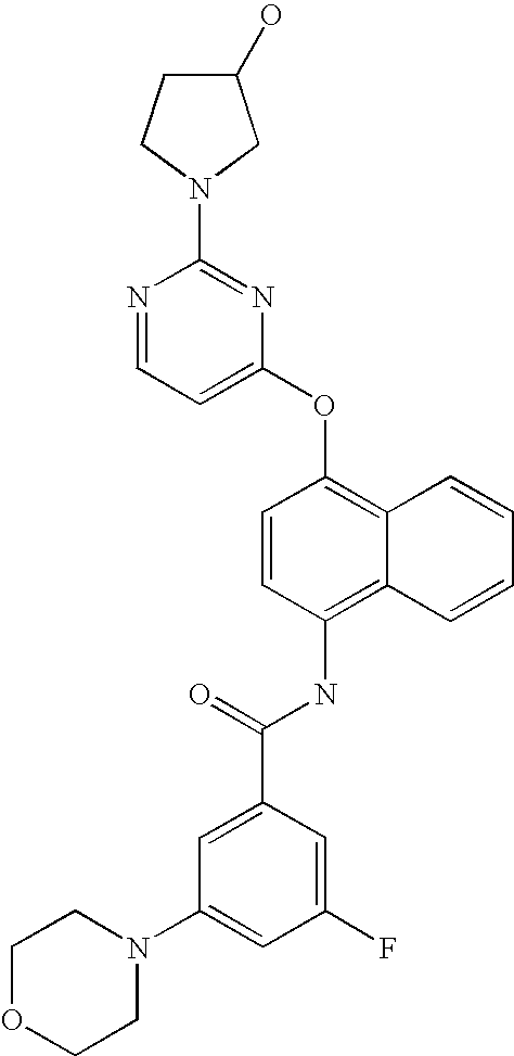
N1=CC=C(OC2=C3C(=C(NC(C4=CC(N5CCOCC5)=CC(F)=C4)=O)C=C2)C=CC=C3)N=C1N1CCC(O)C1
